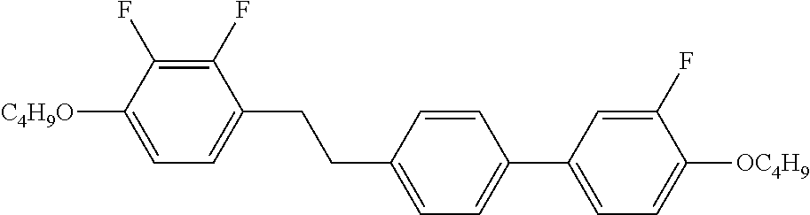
C1(F)=C(F)C([C4H9O])=CC=C1CCC1=CC=C(C2=CC=C([OC4H9])C(F)=C2)C=C1
